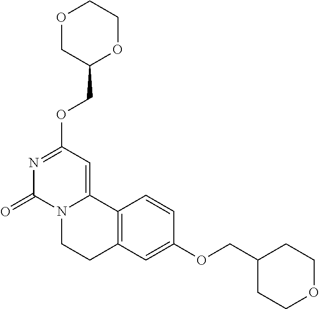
O1CC(COC2=NC(=O)N3C(=C2)C2=C(CC3)C=C(OCC3CCOCC3)C=C2)OCC1
